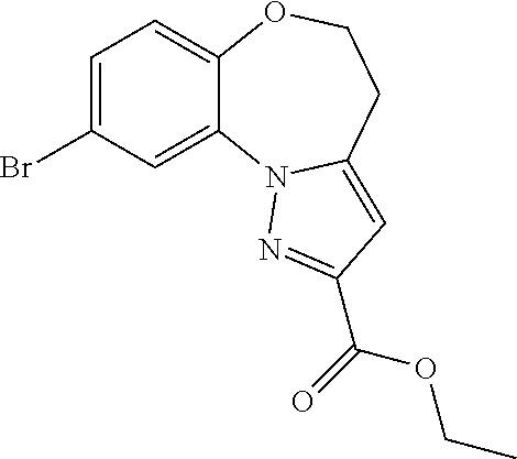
C1=C(Br)C=C2C(=C1)OCCC1=CC(C(=O)OCC)=NN21
